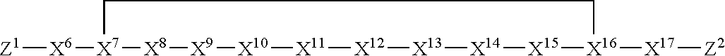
[Z1][X6][X7]1[X8][X9][X10][X11][X12][X13][X14][X15][X16]([X17][Z2])CC1
